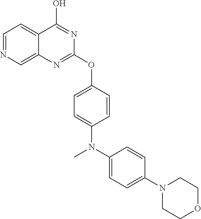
N1(C2=CC=C(N(C)C3=CC=C(OC4=NC5=CN=CC=C5C(O)=N4)C=C3)C=C2)CCOCC1
